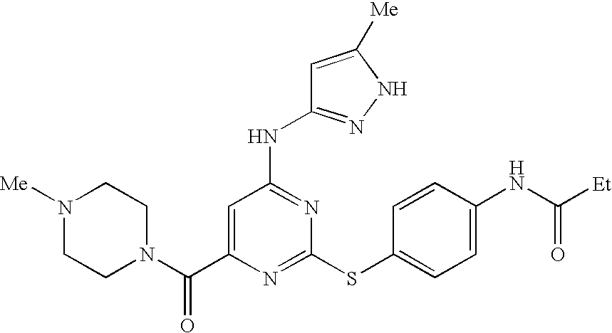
C1(C(N2CCN([Me])CC2)=O)=CC(NC2=NNC([Me])=C2)=NC(SC2=CC=C(NC([Et])=O)C=C2)=N1
